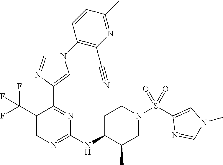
C1(NC2C(C)CN(S(C3=CN(C)C=N3)(=O)=O)CC2)=NC=C(C(F)(F)F)C(C2=CN(C3=C(C#N)N=C(C)C=C3)C=N2)=N1
